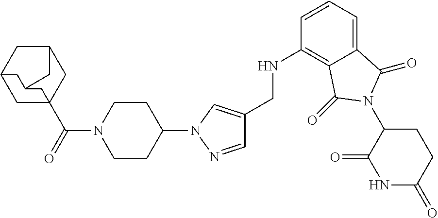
C1(CNC2=C3C(=CC=C2)C(=O)N(C2C(=O)NC(=O)CC2)C3=O)=CN(C2CCN(C(=O)C34CC5CC(C3)CC(C5)C4)CC2)N=C1
